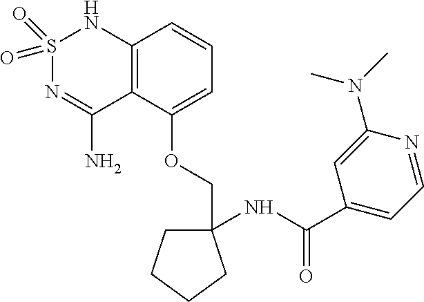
C(OC1=CC=CC2=C1C(N)=NS(=O)(=O)N2)C1(NC(=O)C2=CC=NC(N(C)C)=C2)CCCC1
